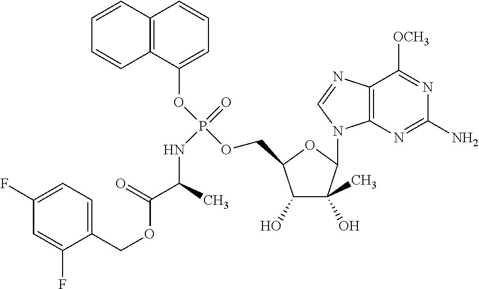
C1(O)C(C)(O)C(N2C3=C(N=C2)C([OCH3])=NC(N)=N3)OC1COP(OC1=CC=CC2=C1C=CC=C2)(=O)NC(C(OCC1=CC=C(F)C=C1F)=O)C
